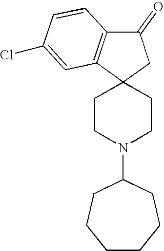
C1(=O)C2=C(C3(C1)CCN(C1CCCCCC1)CC3)C=C(Cl)C=C2
